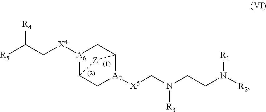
[R2]N(CCN(C[X5][A7]1C2C[A6]([X4]CC([R5])[R4])C(C1)[Z]2)[R3])[R1]
